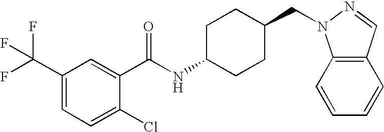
C1(C(F)(F)F)=CC=C(Cl)C(C(NC2CCC(CN3C4=C(C=CC=C4)C=N3)CC2)=O)=C1
